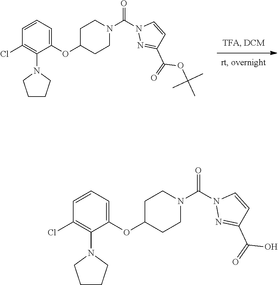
C(=O)(OC(C)(C)C)C1=NN(C(N2CCC(OC3=CC=CC(Cl)=C3N3CCCC3)CC2)=O)C=C1.C(=O)(O)C1=NN(C(N2CCC(OC3=CC=CC(Cl)=C3N3CCCC3)CC2)=O)C=C1
